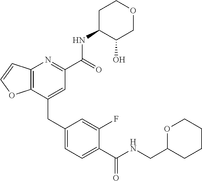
C12=C(C=CO1)N=C(C(NC1C(O)COCC1)=O)C=C2CC1=CC=C(C(=O)NCC2CCCCO2)C(F)=C1
